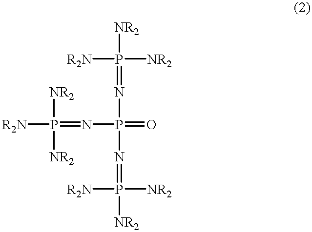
[NR2]P([NR2])([R2N])=NP(=O)(N=P([NR2])([NR2])[R2N])N=P([NR2])([R2N])[NR2]
